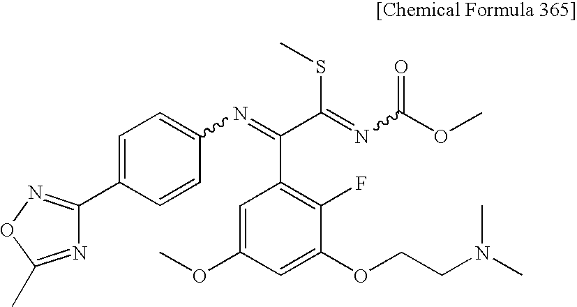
C1=C(C2=NOC(C)=N2)C=CC(N=C(C(=NC(OC)=O)SC)C2=C(F)C(OCCN(C)C)=CC(OC)=C2)=C1
